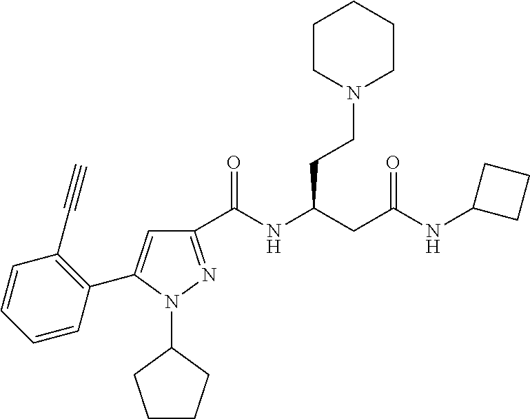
C1(C(NC(CC(NC2CCC2)=O)CCN2CCCCC2)=O)=NN(C2CCCC2)C(C2=C(C#C)C=CC=C2)=C1
